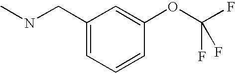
C1(CNC)=CC=CC(OC(F)(F)F)=C1
